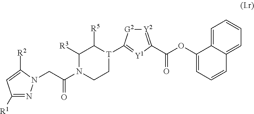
C1([R1])=NN(CC(N2CC[T](C3=[Y1]C(C(=O)OC4=CC=CC5=CC=CC=C45)=[Y2][G2]3)C([R5])C2[R3])=O)C([R2])=C1
